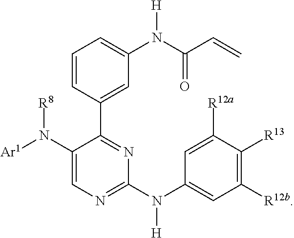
C1([R12b])=C([R13])C([R12a])=CC(N(C2=NC=C(N([R8])[Ar1])C(C3=CC(N([H])C(=O)C=C)=CC=C3)=N2)[H])=C1
